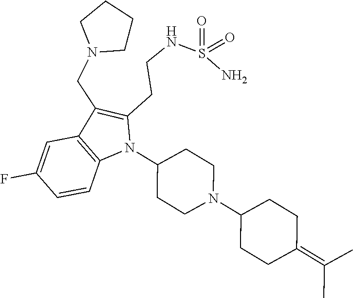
C1(F)=CC2=C(C=C1)N(C1CCN(C3CCC(=C(C)C)CC3)CC1)C(CCNS(N)(=O)=O)=C2CN1CCCC1
